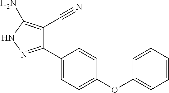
C1=CC(C2=NNC(N)=C2C#N)=CC=C1OC1=CC=CC=C1
